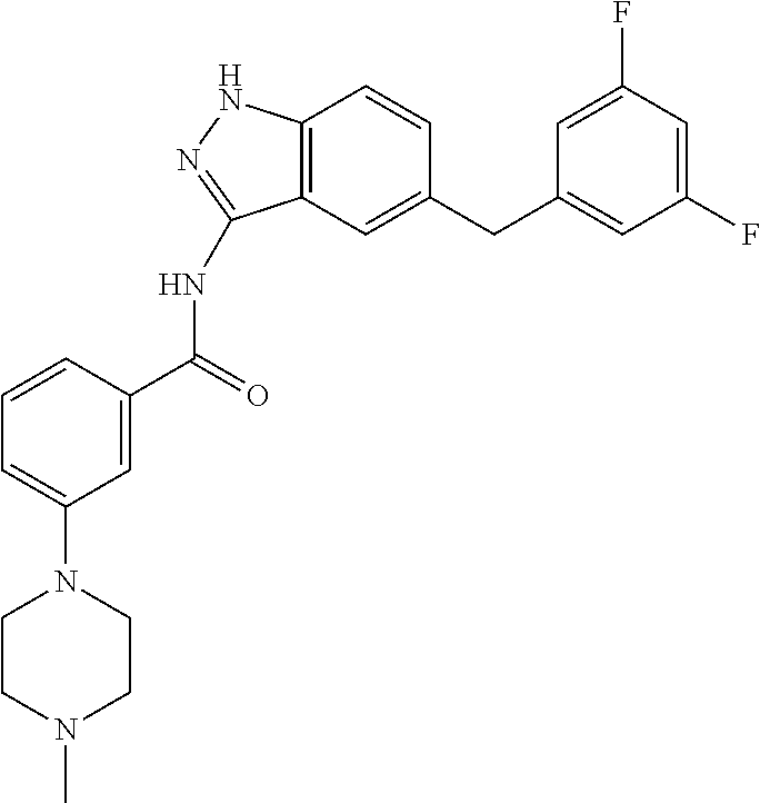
C1=C(N2CCN(C)CC2)C=C(C(NC2=NNC3=C2C=C(CC2=CC(F)=CC(F)=C2)C=C3)=O)C=C1
